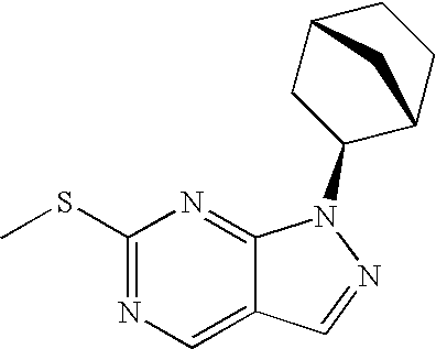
C1(SC)=NC=C2C(=N1)N(C1C3CCC(C1)C3)N=C2
